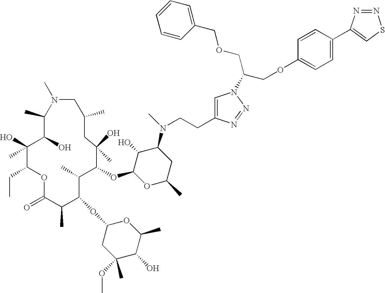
C1(C)C(O)C(O)(C)C(CC)OC(=O)C(C)C(OC2CC(C)(OC)C(O)C(C)O2)C(C)C(OC2OC(C)CC(N(C)CCC3=CN(C(COC4=CC=C(C5=CSN=N5)C=C4)COCC4=CC=CC=C4)N=N3)C2O)C(O)(C)CC(C)CN1C
